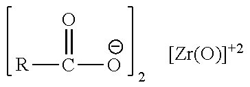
[R]C(=O)[O-].[[Zr(O)]+2]
